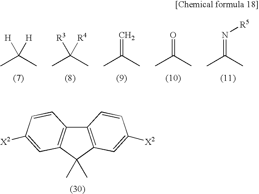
CC(C)([H])[H].CC(C)([R3])[R4].CC(C)=C.CC(C)=O.CC(C)=N[R5].C12=C(C(C)(C)C3=C1C=CC([X2])=C3)C=C([X2])C=C2
